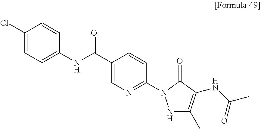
C1(Cl)=CC=C(NC(C2=CN=C(N3NC(C)=C(NC(C)=O)C3=O)C=C2)=O)C=C1
